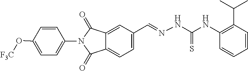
C1=CC(N2C(=O)C3=CC=C(C=NNC(=S)NC4=C(C(C)C)C=CC=C4)C=C3C2=O)=CC=C1O[F3C]
